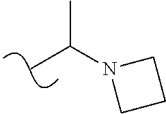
C(C)(N1CCC1)C
